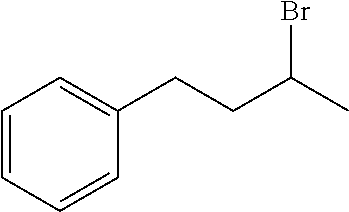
C1=CC=CC(CCC(C)Br)=C1
